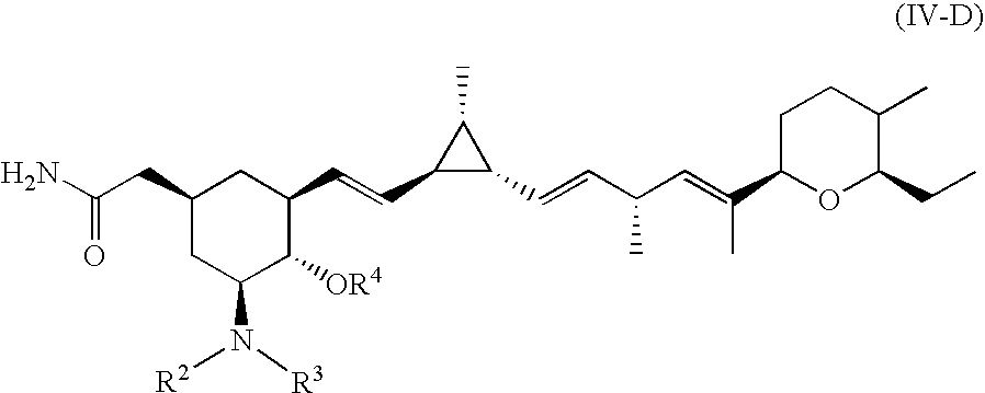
C1(CC(N)=O)CC(N([R2])[R3])C([OR4])C(C=CC2C(C=CC(C=C(C3CCC(C)C(CC)O3)C)C)C2C)C1
